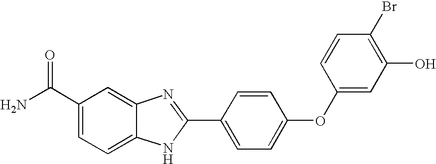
C1=CC(C2=NC3=CC(C(N)=O)=CC=C3N2)=CC=C1OC1=CC(O)=C(Br)C=C1
